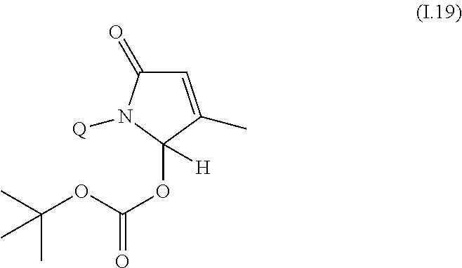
C1=C(C)C(OC(=O)OC(C)(C)C)([H])N([Q])C1=O
